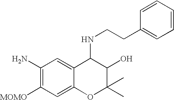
C1(N)=C([MOMO])C=C2C(=C1)C(NCCC1=CC=CC=C1)C(O)C(C)(C)O2
